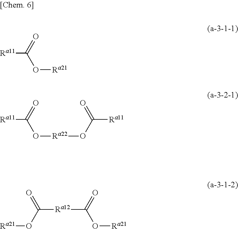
O=C([Ra12]C(=O)O[Ra21])O[Ra21].[Ra11]C(O[Ra21])=O.[Ra11]C(O[Ra22]OC([Ra11])=O)=O
